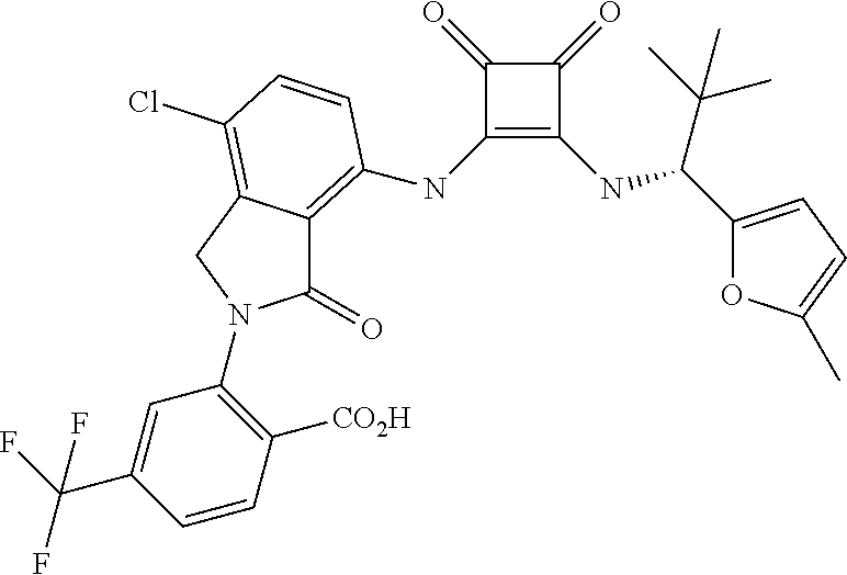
C1(=O)C(NC2=C3C(=O)N(C4=C([CO2H])C=CC(C(F)(F)F)=C4)CC3=C(Cl)C=C2)=C(NC(C(C)(C)C)C2=CC=C(C)O2)C1=O
